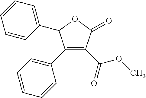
C1=CC(C2C(C3=CC=CC=C3)=C(C(=O)OC)C(=O)O2)=CC=C1
